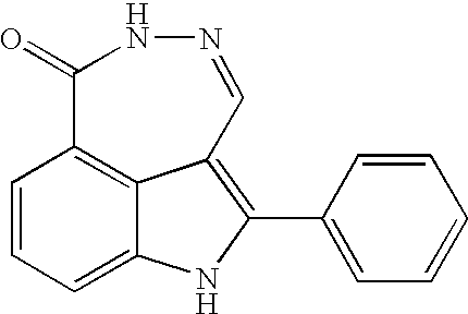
C1=CC=C2C3=C1C(=O)NN=CC3=C(C1=CC=CC=C1)N2
